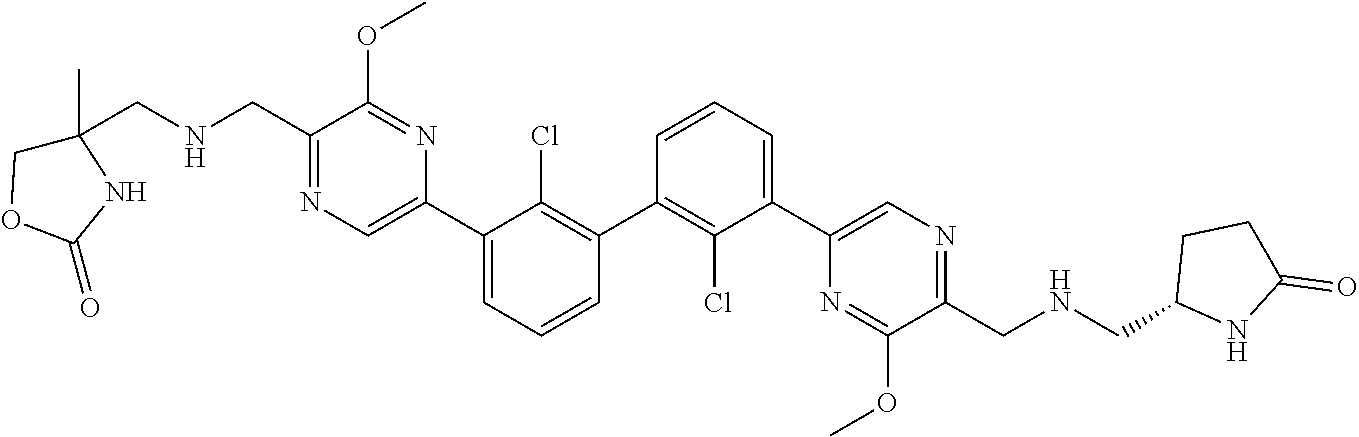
C1(C2=C(Cl)C(C3=CN=C(CNCC4(C)COC(=O)N4)C(OC)=N3)=CC=C2)=C(Cl)C(C2=CN=C(CNCC3NC(=O)CC3)C(OC)=N2)=CC=C1
